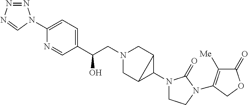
C(CN1CC2C(N3CCN(C4=C([Me])C(=O)OC4)C3=O)C2C1)(C1=CC=C(N2N=NN=C2)N=C1)O
